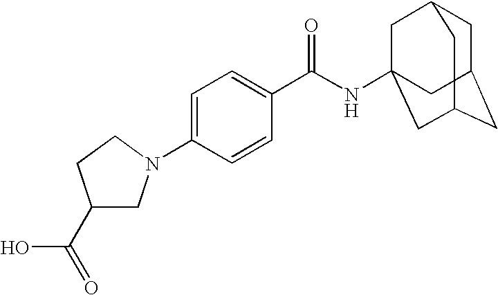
C1=C(N2CC(C(O)=O)CC2)C=CC(C(NC23CC4CC(CC(C2)C4)C3)=O)=C1
